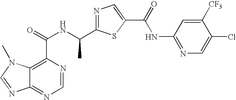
C12=NC=NC(C(=O)NC(C3=NC=C(C(=O)NC4=NC=C(Cl)C([CF3])=C4)S3)C)=C1N(C)C=N2
